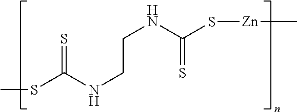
CSC(NCCNC(=S)S[Zn]C)=S
